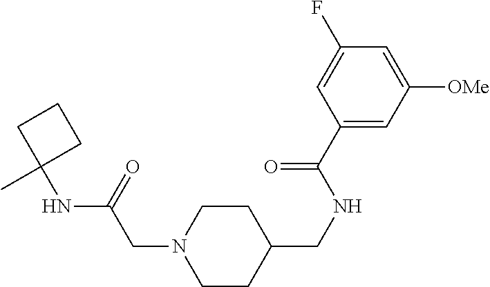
CC1(NC(CN2CCC(CNC(C3=CC([OMe])=CC(F)=C3)=O)CC2)=O)CCC1
